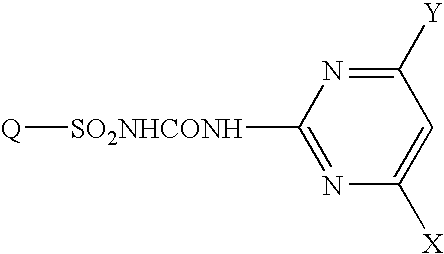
C1([Y])=NC([SO2NHCONH][Q])=NC([X])=C1
